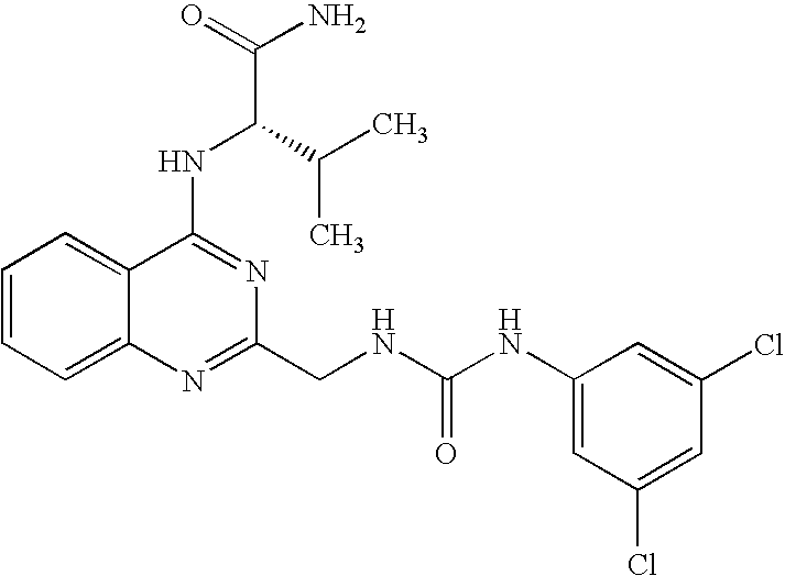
C1=CC=C2C(=C1)C(NC(C(C)C)C(N)=O)=NC(CNC(NC1=CC(Cl)=CC(Cl)=C1)=O)=N2
